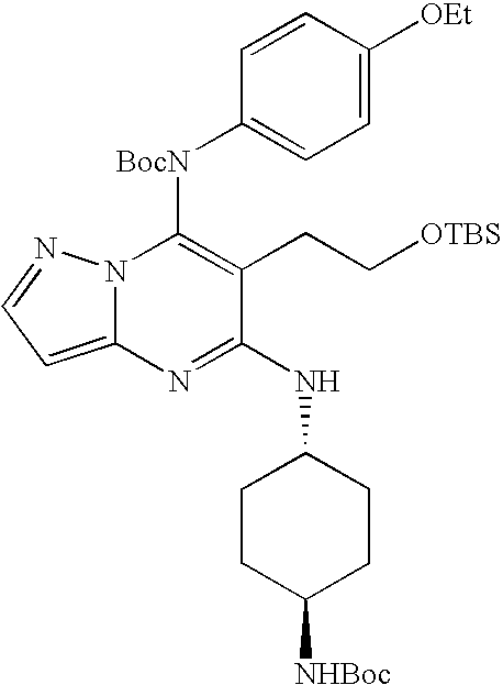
C12=CC=NN1C([BocN]C1=CC=C([OEt])C=C1)=C(CC[OTBS])C(NC1CCC([NHBoc])CC1)=N2
